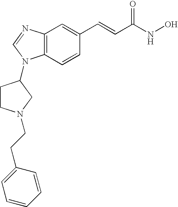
C12=C(C=CC(C=CC(=O)NO)=C1)N(C1CCN(CCC3=CC=CC=C3)C1)C=N2
